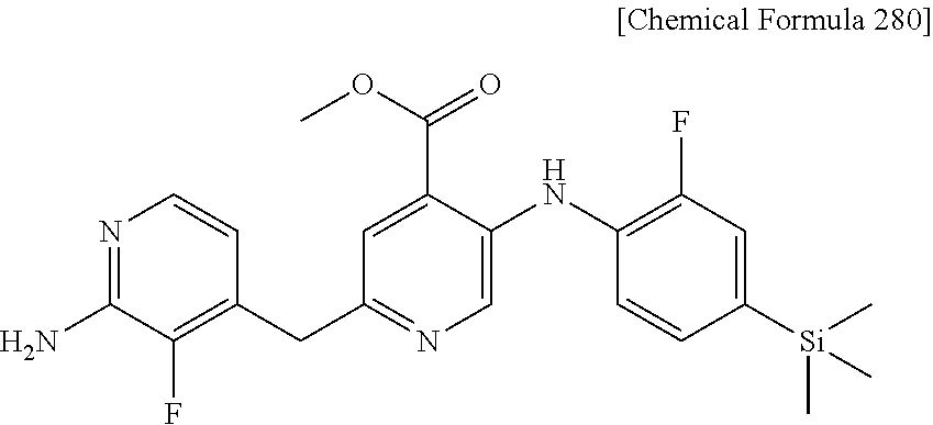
C1(N)=NC=CC(CC2=NC=C(NC3=C(F)C=C([Si](C)(C)C)C=C3)C(C(OC)=O)=C2)=C1F
